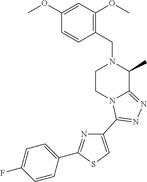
C1(OC)=CC(OC)=C(CN2CCN3C(=NN=C3C3=CSC(C4=CC=C(F)C=C4)=N3)C2C)C=C1
